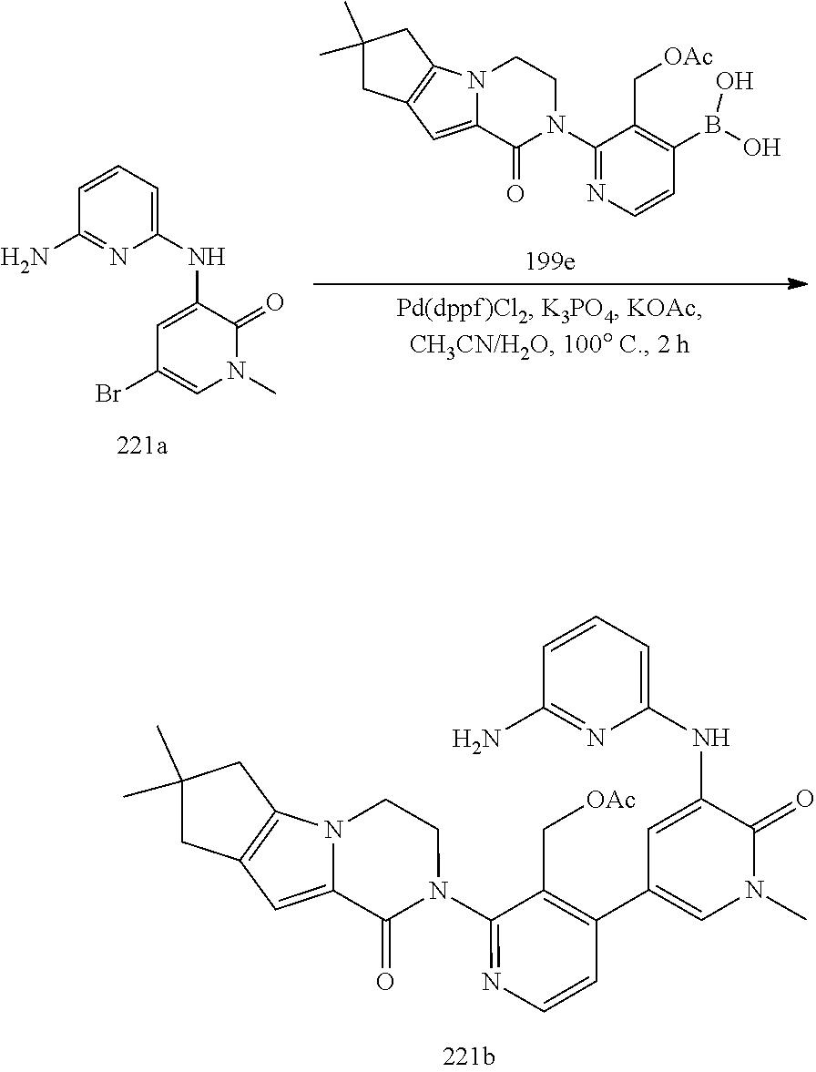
C1=C2N(C3=C1CC(C)(C)C3)CCN(C1=NC=CC(C3=CN(C)C(=O)C(NC4=CC=CC(N)=N4)=C3)=C1C[OAc])C2=O.C1(Br)=CN(C)C(=O)C(NC2=CC=CC(N)=N2)=C1.C1=C2N(C3=C1CC(C)(C)C3)CCN(C1=NC=CC(B(O)O)=C1C[OAc])C2=O
